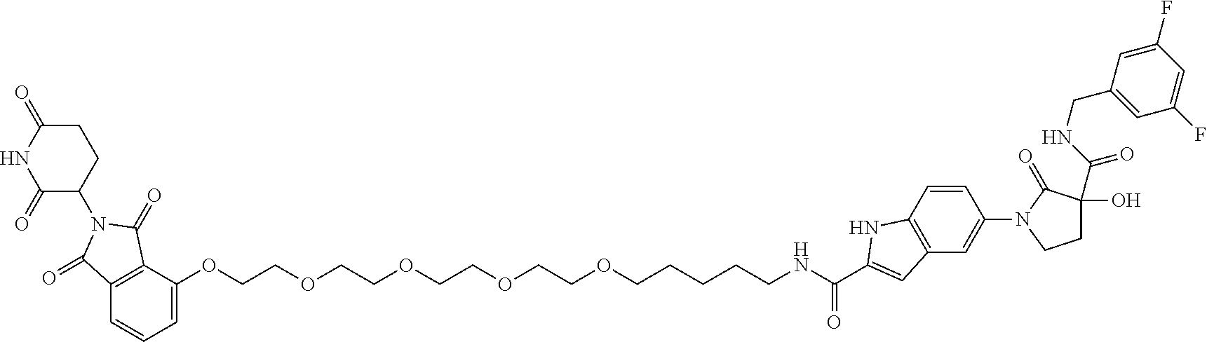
C1=C(OCCOCCOCCOCCOCCCCCNC(C2=CC3=C(C=CC(N4CCC(O)(C(NCC5=CC(F)=CC(F)=C5)=O)C4=O)=C3)N2)=O)C2=C(C=C1)C(=O)N(C1CCC(=O)NC1=O)C2=O
